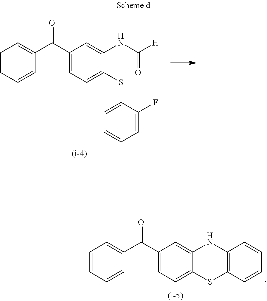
C1=CC=CC(C(C2=CC=C(SC3=CC=CC=C3F)C(NC([H])=O)=C2)=O)=C1.C1=CC=CC(C(C2=CC=C3C(=C2)NC2=C(S3)C=CC=C2)=O)=C1
